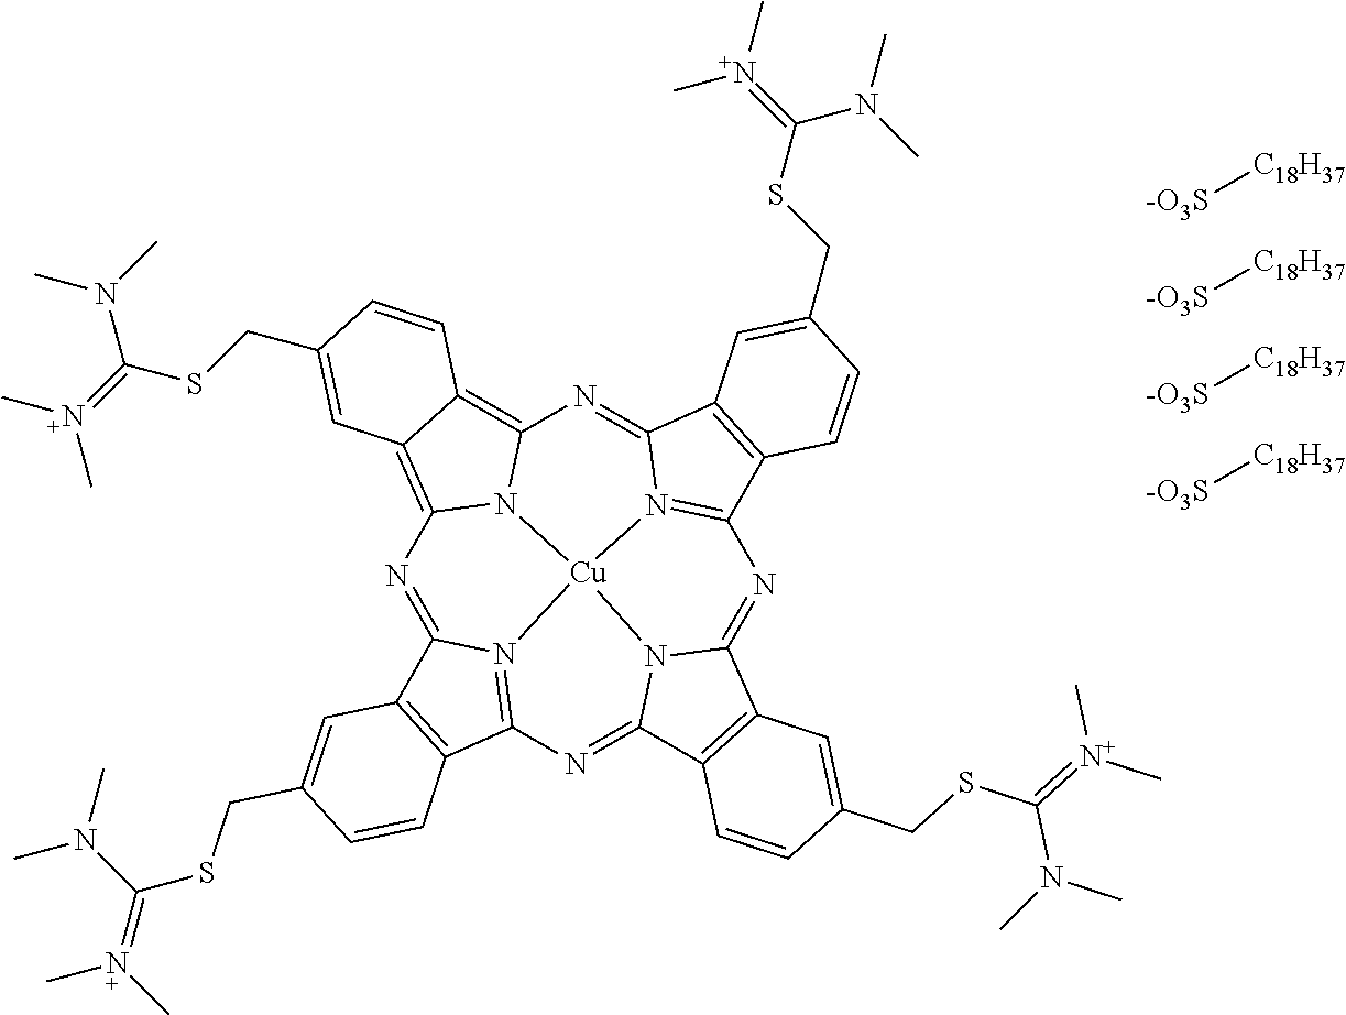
N1=C2N3=C(N=C4N5C(=NC6=N7C(=NC8=C9C(=C1N8[Cu]753)C=C(CSC(=[N+](C)C)N(C)C)C=C9)C1=C6C=CC(CSC(=[N+](C)C)N(C)C)=C1)C1=C4C=CC(CSC(=[N+](C)C)N(C)C)=C1)C1=C2C=C(CSC(=N(C)C)N(C)C)C=C1.[-O3S][C18H37].[-O3S][C18H37].[-O3S][C18H37].[-O3S][C18H37]
